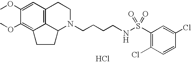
C12=C3C=C(OC)C(OC)=C1CCC2N(CCCCNS(C1=C(Cl)C=CC(Cl)=C1)(=O)=O)CC3.Cl
